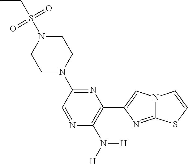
CCS(N1CCN(C2=NC(C3=CN4C(=N3)SC=C4)=C(N([H])[H])N=C2)CC1)(=O)=O
